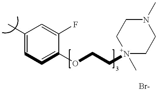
C1(C)=CC=C(OCC[N+]2(C)CCN(C)CC2)C(F)=C1
